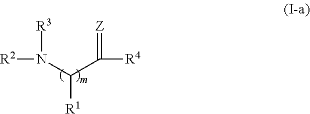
N(C(C(=[Z])[R4])[R1])([R2])[R3]
